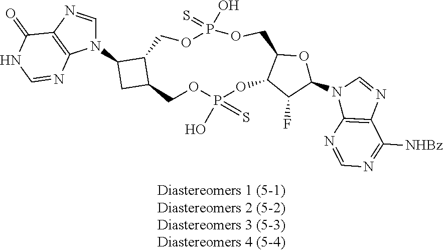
N1(C2CC3C2COP(=S)(O)OCC2C(OP(O)(=S)OC3)C(F)C(N3C4=C(N=C3)C([NHBz])=NC=N4)O2)C=NC2=C1N=CNC2=O
